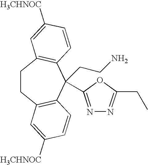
C1CC2=C(C=CC([H3CHNOC])=C2)C(CCN)(C2=NN=C(CC)O2)C2=C1C=C([H3CHNOC])C=C2
